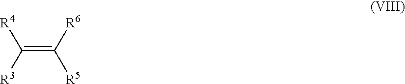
C(=C([R6])[R5])([R3])[R4]
